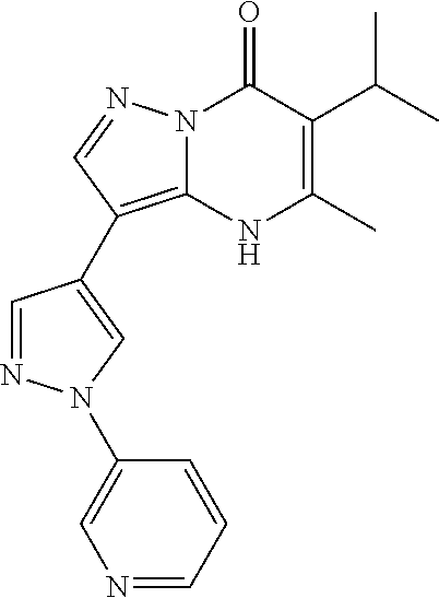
N12C(=C(C3=CN(C4=CN=CC=C4)N=C3)C=N1)NC(C)=C(C(C)C)C2=O
